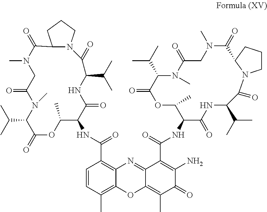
C1=CC(C)=C2C(=C1C(NC1C(C)OC(=O)C(C(C)C)N(C)C(=O)CN(C)C(=O)C3N(C(=O)C(C(C)C)NC1=O)CCC3)=O)N=C1C(=C(C)C(=O)C(N)=C1C(=O)NC1C(=O)NC(C(C)C)C(=O)N3CCCC3C(=O)N(C)CC(=O)N(C)C(C(C)C)C(=O)OC1C)O2
